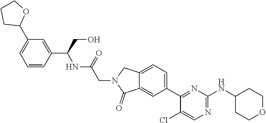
C12=CC(C3=NC(NC4CCOCC4)=NC=C3Cl)=CC=C1CN(CC(NC(C1=CC(C3CCCO3)=CC=C1)CO)=O)C2=O
